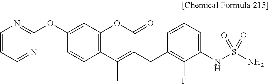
C1(OC2=CC3=C(C=C2)C(C)=C(CC2=C(F)C(NS(N)(=O)=O)=CC=C2)C(=O)O3)=NC=CC=N1
